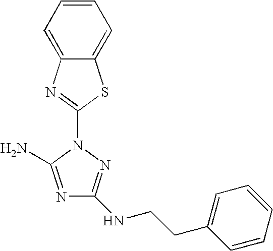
N1=C(N)N(C2=NC3=CC=CC=C3S2)N=C1NCCC1=CC=CC=C1
